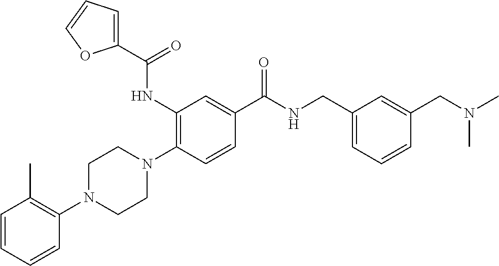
C1=CC=CC(N2CCN(C3=C(NC(C4=CC=CO4)=O)C=C(C(NCC4=CC=CC(CN(C)C)=C4)=O)C=C3)CC2)=C1C
